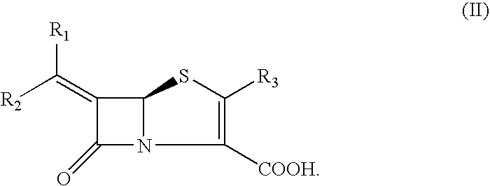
C1([COOH])=C([R3])SC2N1C(=O)C2=C([R2])[R1]
